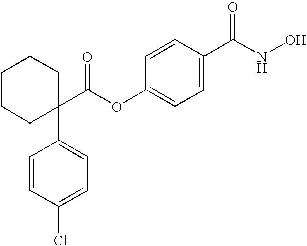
C1=CC(C(NO)=O)=CC=C1OC(C1(C2=CC=C(Cl)C=C2)CCCCC1)=O
